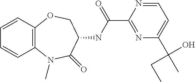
C1=CC2=C(C=C1)N(C)C(=O)C(NC(C1=NC(C(O)(CC)C)=CC=N1)=O)CO2
